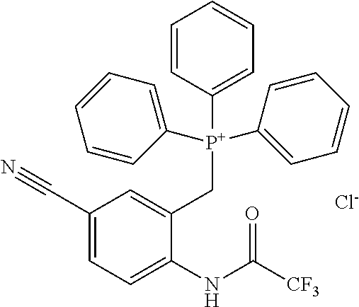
C1=CC([P+](C2=CC=CC=C2)(C2=CC=CC=C2)CC2=CC(C#N)=CC=C2NC(=O)[CF3])=CC=C1.[Cl-]
